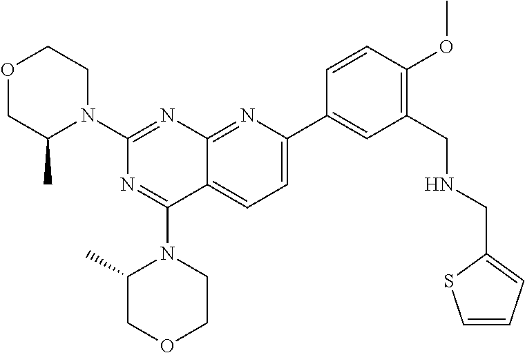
O1CC(C)N(C2=NC3=NC(C4=CC(CNCC5=CC=CS5)=C(OC)C=C4)=CC=C3C(N3C(C)COCC3)=N2)CC1
